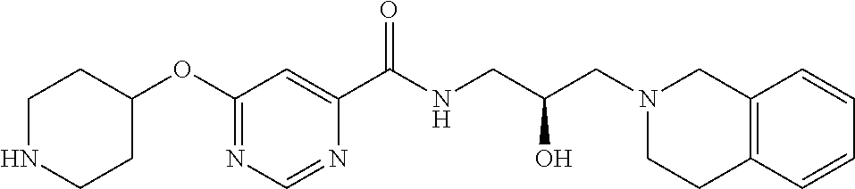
C(NCC(CN1CC2=C(CC1)C=CC=C2)O)(=O)C1=CC(OC2CCNCC2)=NC=N1
